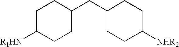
C1C([R1HN])CCC(CC2CCC([NHR2])CC2)C1
